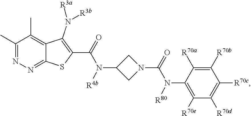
C1(C)=NN=C2C(=C1C)C(N([R3b])[R3a])=C(C(N(C1CN(C(N(C3=C([R70e])C([R70d])=C([R70c])C([R70b])=C3[R70a])[R80])=O)C1)[R4b])=O)S2
